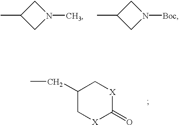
CC1CN(C)C1.CC1CN([Boc])C1.C1(CC)C[X]C(=O)[X]C1
